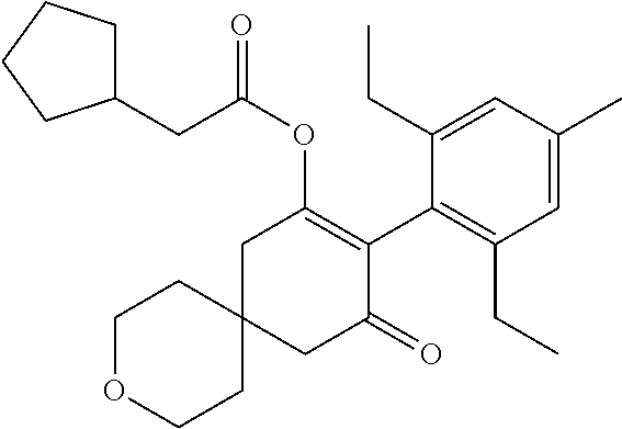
C1OCCC2(C1)CC(=O)C(C1=C(CC)C=C(C)C=C1CC)=C(OC(=O)CC1CCCC1)C2
